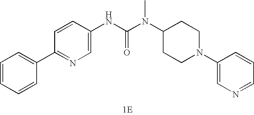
C1=CC=CC(C2=NC=C(NC(N(C3CCN(C4=CN=CC=C4)CC3)C)=O)C=C2)=C1
